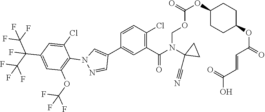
O(CN(C(=O)C1=C(Cl)C=CC(C2=CN(C3=C(OC(F)(F)F)C=C(C(C(F)(F)F)(C(F)(F)F)F)C=C3Cl)N=C2)=C1)C1(C#N)CC1)C(OC1CCC(OC(=O)C=CC(O)=O)CC1)=O
